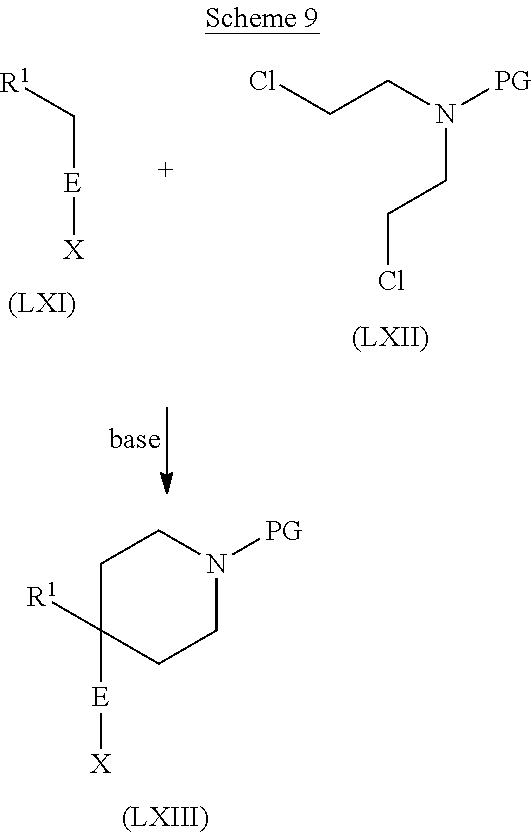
C1([E][X])([R1])CCN([PG])CC1.C([E][X])[R1].ClCCN([PG])CCCl
